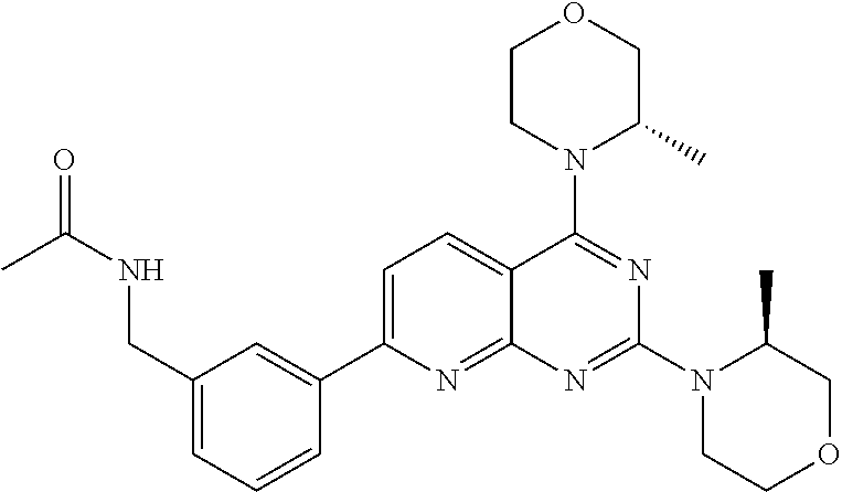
C1(CNC(C)=O)=CC=CC(C2=CC=C3C(=N2)N=C(N2CCOCC2C)N=C3N2C(C)COCC2)=C1
